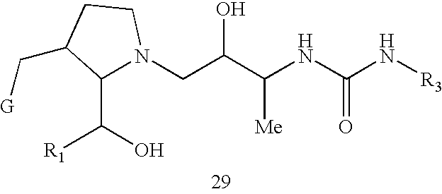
C1(C(O)[R1])N(CC(C(NC(N[R3])=O)[Me])O)CCC1C[G]
